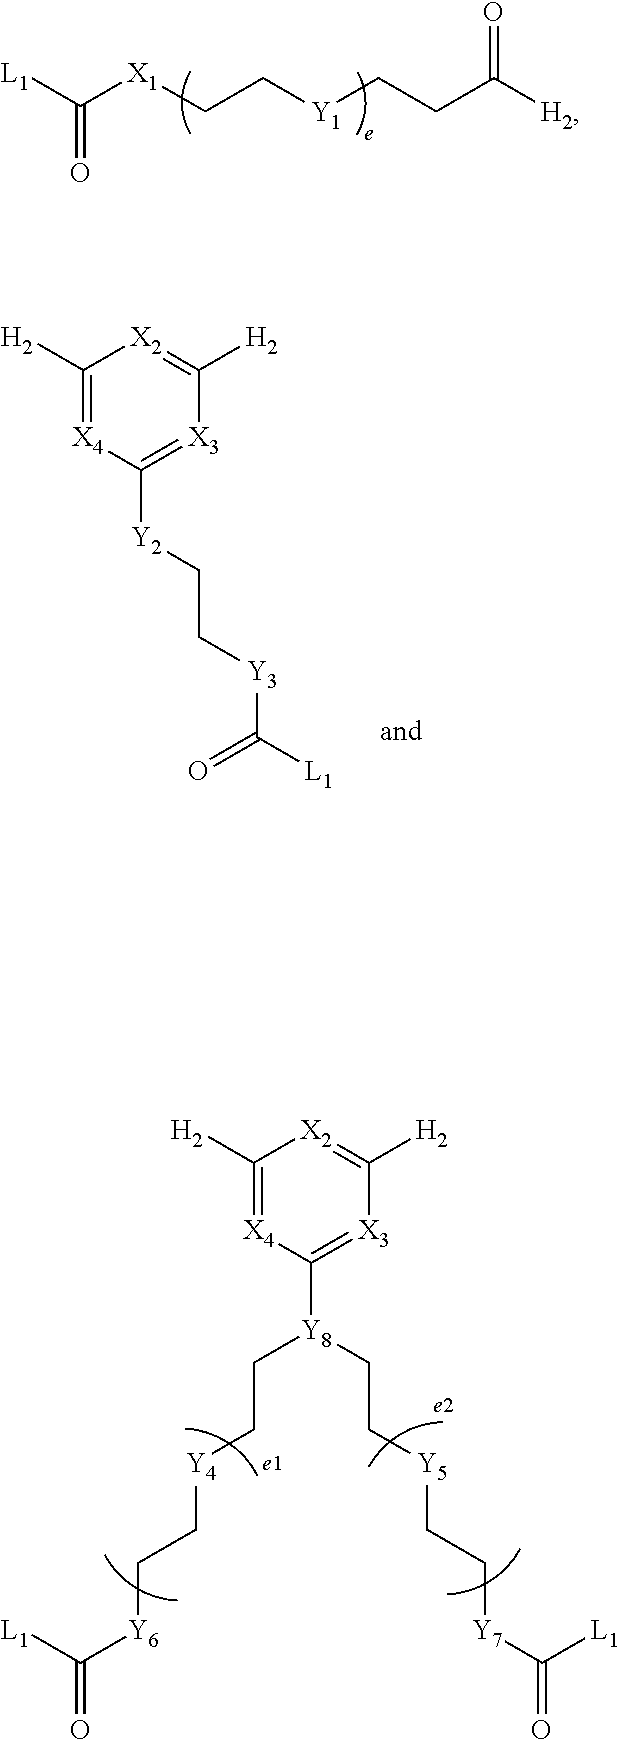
C1([H2])=[X4]C([Y8](CC[Y5]CC[Y7]C(=O)[L1])CC[Y4]CC[Y6]C(=O)[L1])=[X3]C([H2])=[X2]1.[L1]C([X1]CC[Y1]CCC([H2])=O)=O.C1([H2])=[X4]C([Y2]CC[Y3]C([L1])=O)=[X3]C([H2])=[X2]1
